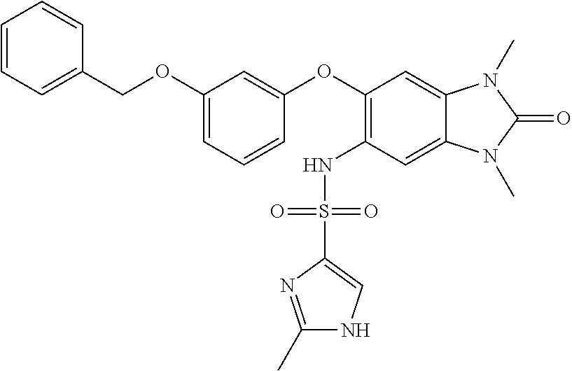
C1=CC=C(COC2=CC=CC(OC3=C(NS(C4=CNC(C)=N4)(=O)=O)C=C4C(=C3)N(C)C(=O)N4C)=C2)C=C1
